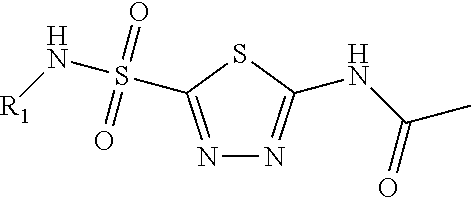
N1=C(S(N[R1])(=O)=O)SC(NC(C)=O)=N1
